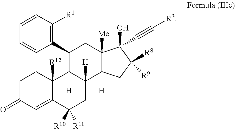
C1C(=O)C=C2C([R12])(C1)C1([H])C([H])(CC2([R11])[R10])C2([H])C([Me])(CC1C1=C([R1])C=CC=C1)C(C#C[R3])(O)C([R9])([R8])C2
